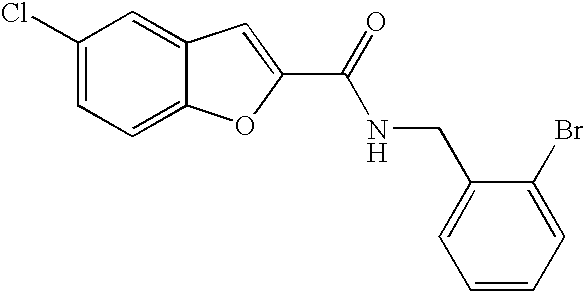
C1(C(=O)NCC2=CC=CC=C2Br)=CC2=CC(Cl)=CC=C2O1
